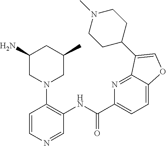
C1(N)CN(C2=C(NC(C3=CC=C4C(=N3)C(C3CCN(C)CC3)=CO4)=O)C=NC=C2)CC(C)C1
